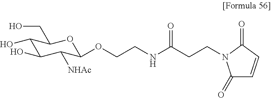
C1(O)C(O)C([NHAc])C(OCCNC(CCN2C(=O)C=CC2=O)=O)OC1CO
